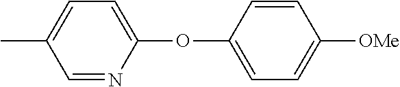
CC1=CC=C(OC2=CC=C([OMe])C=C2)N=C1
